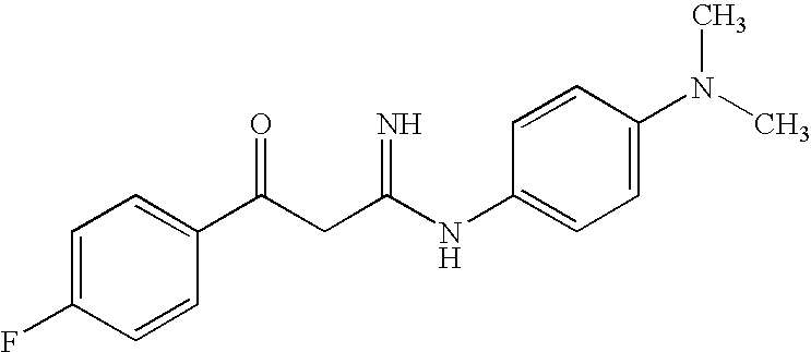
C1=C(F)C=CC(C(CC(NC2=CC=C(N(C)C)C=C2)=N)=O)=C1
